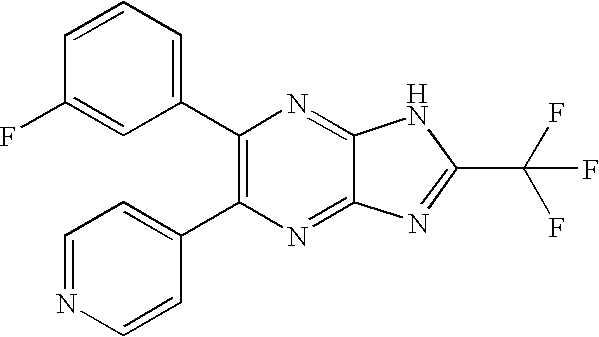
C1(C2=C(C3=CC=NC=C3)N=C3C(=N2)NC(C(F)(F)F)=N3)=CC=CC(F)=C1
